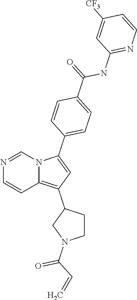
N1=CN2C(=C(C3CCN(C(C=C)=O)C3)C=C2C2=CC=C(C(=O)NC3=NC=CC([CF3])=C3)C=C2)C=C1
